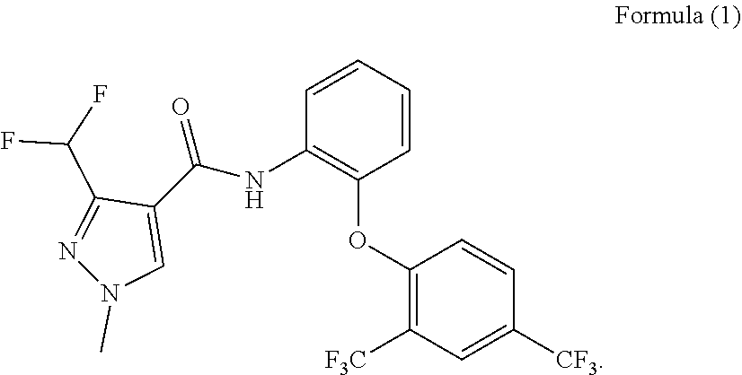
C1([F3C])=C(OC2=C(NC(C3=CN(C)N=C3C(F)F)=O)C=CC=C2)C=CC([CF3])=C1
